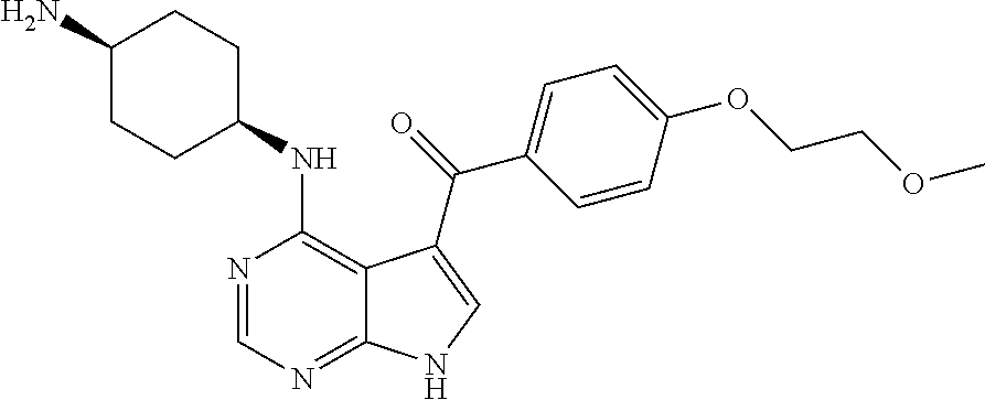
C1(N)CCC(NC2=C3C(=NC=N2)NC=C3C(=O)C2=CC=C(OCCOC)C=C2)CC1
